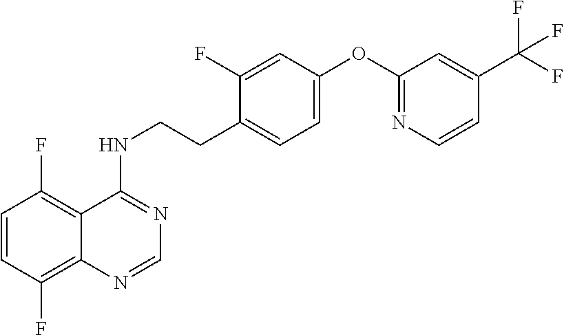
C1=CC(F)=C2C(=C1F)C(NCCC1=CC=C(OC3=NC=CC(C(F)(F)F)=C3)C=C1F)=NC=N2
